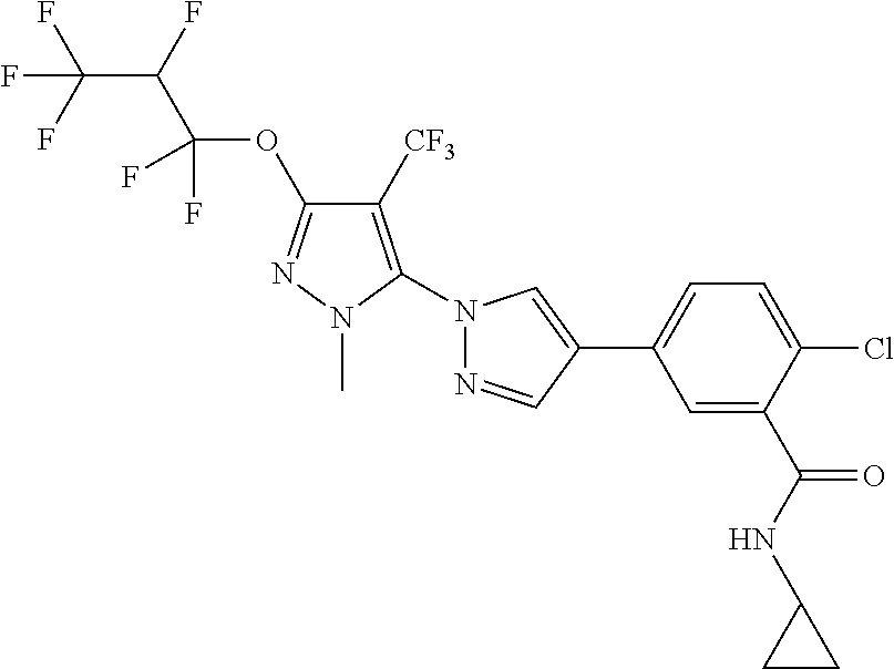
C(C(F)C(OC1=NN(C)C(N2N=CC(C3=CC=C(Cl)C(C(NC4CC4)=O)=C3)=C2)=C1[CF3])(F)F)(F)(F)F
